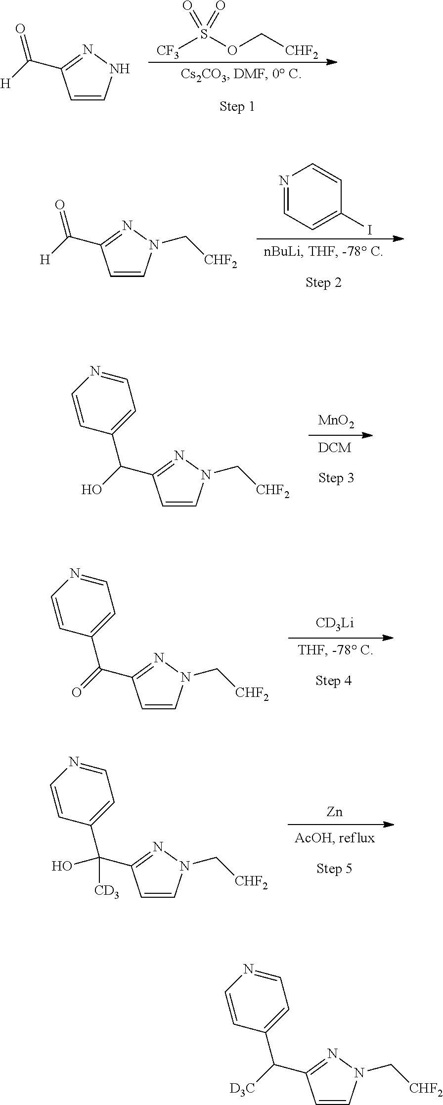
C1=CNN=C1C([H])=O.[CF3]S(OC[CHF2])(=O)=O.N1=CC=C(I)C=C1.C1=CN(C[CHF2])N=C1C([H])=O.[MnO2].C1=CN(C[CHF2])N=C1C(C1=CC=NC=C1)O.[CD3Li].C1=CN(C[CHF2])N=C1C(C1=CC=NC=C1)=O.[Zn].C1=CN(C[CHF2])N=C1C(C1=CC=NC=C1)([CD3])O.C1=CN(C[CHF2])N=C1C(C1=CC=NC=C1)[D3C]
